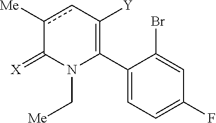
C1(C2=C([Y])cc([Me])C(=[X])N2C[Me])=CC=C(F)C=C1Br
